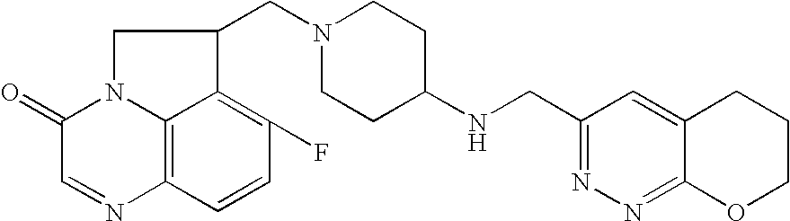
C1(=O)C=NC2=C3N1CC(CN1CCC(NCC4=NN=C5C(=C4)CCCO5)CC1)C3=C(F)C=C2
